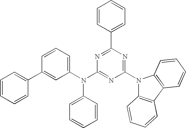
C1=CC=CC(C2=CC(N(C3=NC(N4C5=C(C6=C4C=CC=C6)C=CC=C5)=NC(C4=CC=CC=C4)=N3)C3=CC=CC=C3)=CC=C2)=C1
